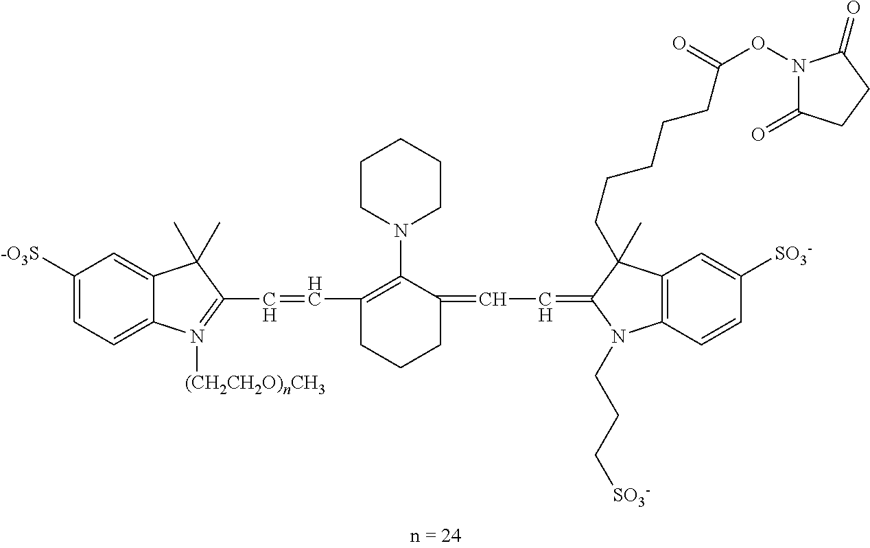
C1([-O3S])=CC=C2C(=C1)C(C)(C)C(C=CC1=C(N3CCCCC3)C(=CC=C3C(C)(CCCCCC(ON4C(=O)CCC4=O)=O)C4=C(C=CC([SO3-])=C4)N3CCC[SO3-])CCC1)=N2[(CH2CH2O)nCH3]
